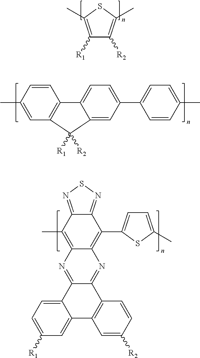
C1([R1])=C(C)SC(C)=C1[R2].C1=C(C)C=CC2=C1C([R1])([R2])C1=CC(C3=CC=C(C)C=C3)=CC=C21.C12=C(C)C3=NSN=C3C(C3=CC=C(C)S3)=C1N=C1C(=N2)C2=CC=C([R1])C=C2C2=C1C=CC([R2])=C2
